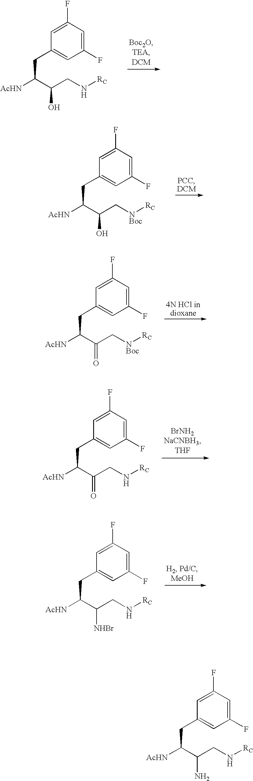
C1(F)=CC(CC([AcHN])C(CN[RC])O)=CC(F)=C1.C1(F)=CC(CC([AcHN])C(C[NBoc][RC])O)=CC(F)=C1.C1(F)=CC(CC([AcHN])C(C[NBoc][RC])=O)=CC(F)=C1.C1(F)=CC(CC([AcHN])C(CN[RC])=O)=CC(F)=C1.C1(F)=CC(CC([AcHN])C(CN[RC])[NHBr])=CC(F)=C1.C1(F)=CC(CC([AcHN])C(CN[RC])N)=CC(F)=C1
